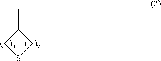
C1(C)CSC1
